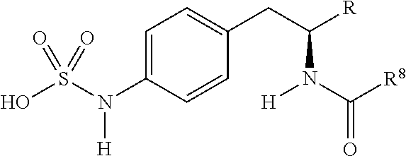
[R]C(CC1=CC=C(N(S(O)(=O)=O)[H])C=C1)N(C([R8])=O)[H]
